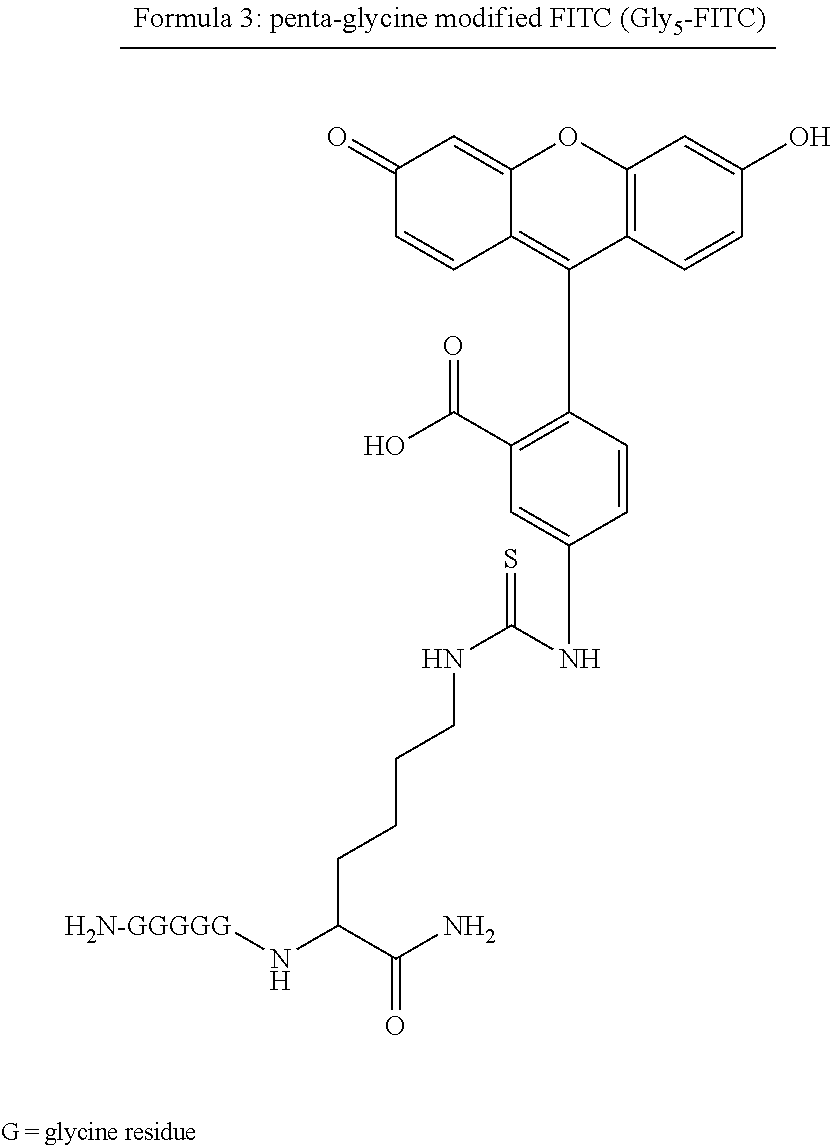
C1(=O)C=CC2=C(C3=C(C(O)=O)C=C(NC(NCCCCC(N[H2N-GGGGG])C(N)=O)=S)C=C3)C3=C(OC2=C1)C=C(O)C=C3
